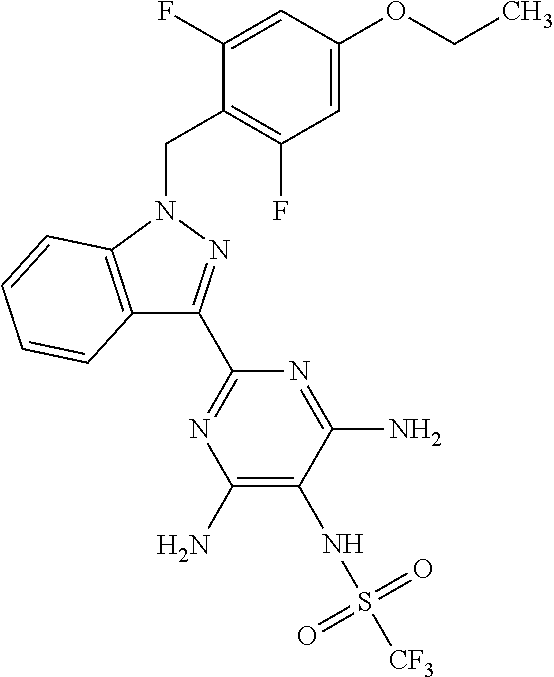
C1=C(OCC)C=C(F)C(CN2C3=C(C(C4=NC(N)=C(NS([CF3])(=O)=O)C(N)=N4)=N2)C=CC=C3)=C1F
